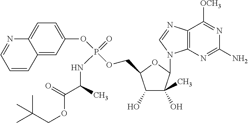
CC(C)(COC(=O)C(NP(=O)(OC1=CC=C2C(=C1)C=CC=N2)OCC1C(O)C(O)(C)C(N2C3=C(N=C2)C([OCH3])=NC(N)=N3)O1)C)C
